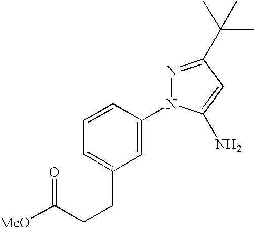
C(CCC1=CC=CC(N2N=C(C(C)(C)C)C=C2N)=C1)([MeO])=O
